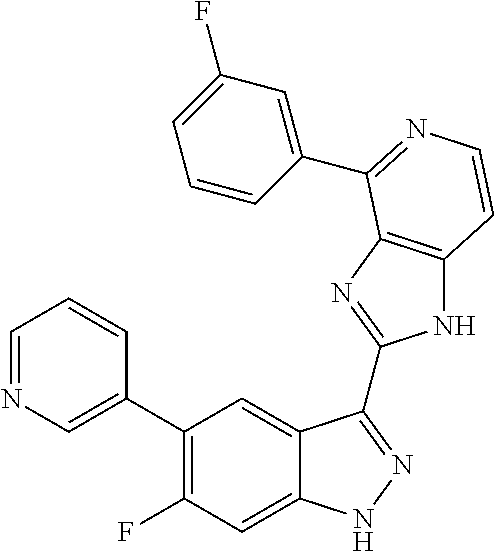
C1=C(C2=C(F)C=C3C(=C2)C(C2=NC4=C(N2)C=CN=C4C2=CC(F)=CC=C2)=NN3)C=CC=N1
